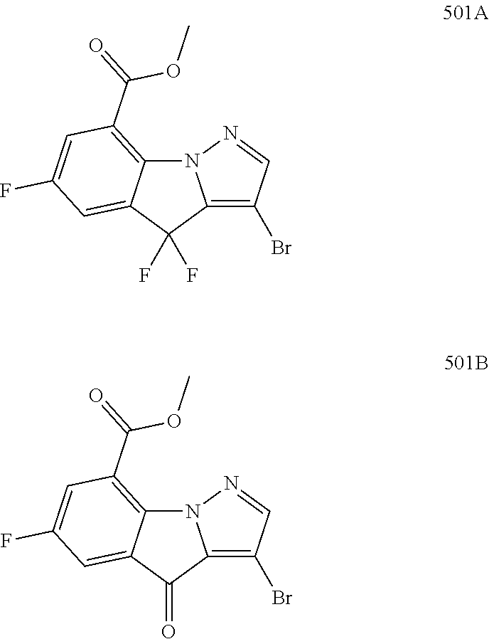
N12C3=C(C(=O)OC)C=C(F)C=C3C(F)(F)C1=C(Br)C=N2.N12C3=C(C(=O)OC)C=C(F)C=C3C(=O)C1=C(Br)C=N2
